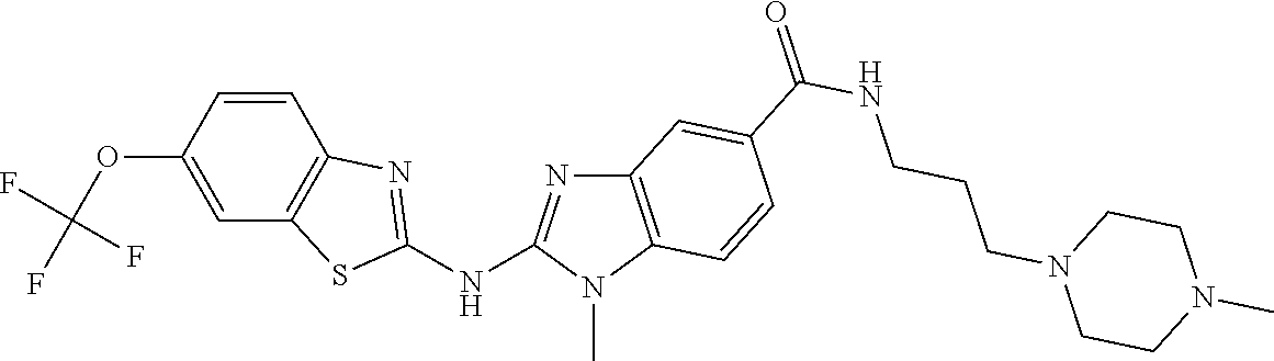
O(C1=CC2=C(C=C1)N=C(NC1=NC3=C(N1C)C=CC(C(NCCCN1CCN(C)CC1)=O)=C3)S2)C(F)(F)F
